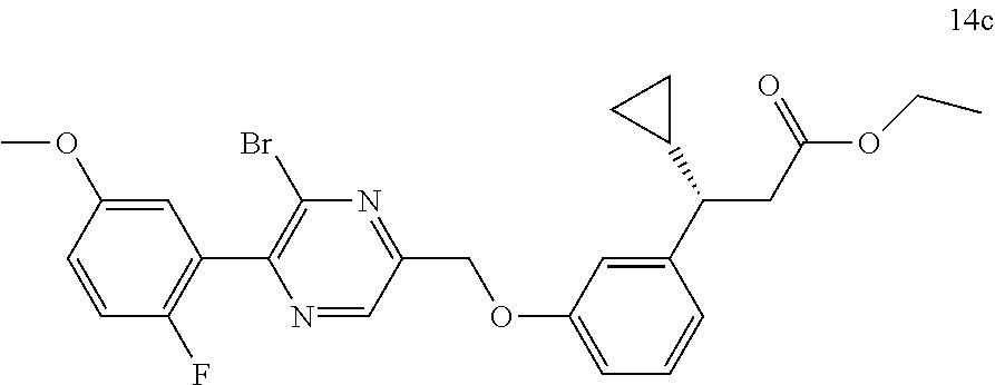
C1=C(OC)C=CC(F)=C1C1=C(Br)N=C(COC2=CC=CC(C(CC(=O)OCC)C3CC3)=C2)C=N1
